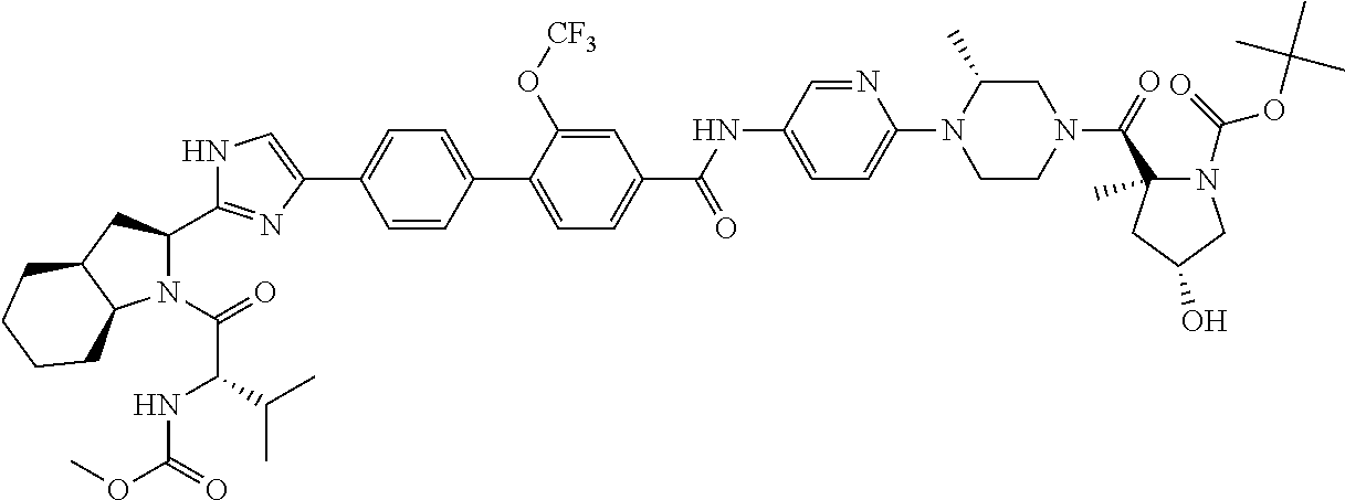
N1(C(=O)C(NC(OC)=O)C(C)C)C(C2=NC(C3=CC=C(C4=CC=C(C(NC5=CC=C(N6CCN(C(=O)C7(C)N(C(OC(C)(C)C)=O)CC(O)C7)CC6C)N=C5)=O)C=C4O[CF3])C=C3)=CN2)CC2C1CCCC2
